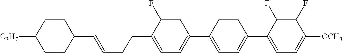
C1(C=CCCC2=CC=C(C3=CC=C(C4=CC=C([OCH3])C(F)=C4F)C=C3)C=C2F)CCC([C3H7])CC1
